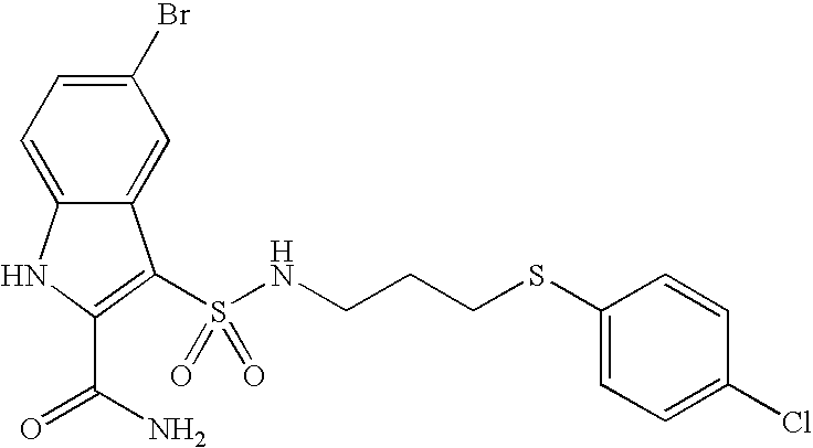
C1(Br)=CC=C2C(=C1)C(S(=O)(=O)NCCCSC1=CC=C(Cl)C=C1)=C(C(N)=O)N2
